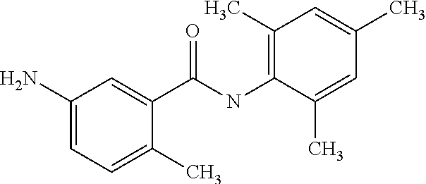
C1(N)=CC=C(C)C(C(NC2=C(C)C=C(C)C=C2C)=O)=C1
